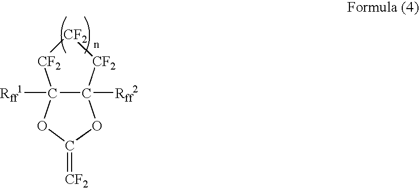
C12([Rff2])C([Rff1])(OC(=[CF2])O1)[CF2][CF2][CF2]2
